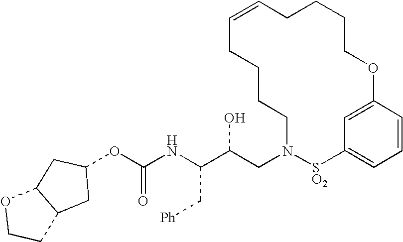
C(NC(C(CN1[SO2]C2=CC=CC(=C2)OCCCCC=CCCCC1)O)C[Ph])(=O)OC1CC2C(C1)OCC2
